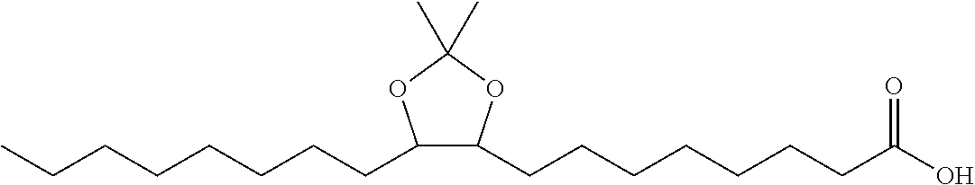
C(O)(=O)CCCCCCCC1C(CCCCCCCC)OC(C)(C)O1
